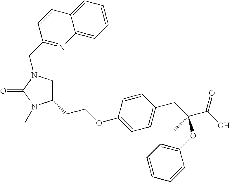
C1(CCOC2=CC=C(CC(C(O)=O)(OC3=CC=CC=C3)C)C=C2)CN(CC2=NC3=CC=CC=C3C=C2)C(=O)N1C
